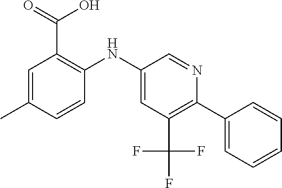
C1=C(C)C=CC(NC2=CC(C(F)(F)F)=C(C3=CC=CC=C3)N=C2)=C1C(=O)O
